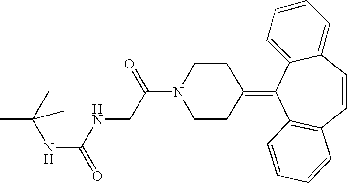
N(C(NCC(N1CCC(=C2C3=C(C=CC4=CC=CC=C24)C=CC=C3)CC1)=O)=O)C(C)(C)C
